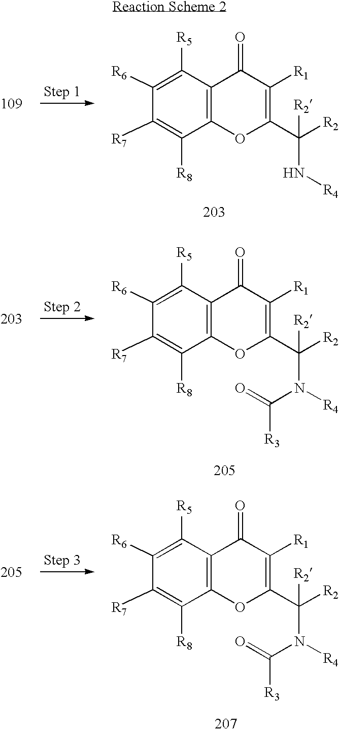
C12=C(C([R5])=C([R6])C([R7])=C1[R8])C(=O)C([R1])=C(C([R2])([R2])N[R4])O2.C12=C(C([R5])=C([R6])C([R7])=C1[R8])C(=O)C([R1])=C(C([R2])([R2])N([R4])C(=O)[R3])O2.C12=C(C([R5])=C([R6])C([R7])=C1[R8])C(=O)C([R1])=C(C([R2])([R2])N([R4])C(=O)[R3])O2
